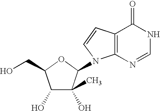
C1(O)C(O)(C)C(N2C3=C(C=C2)C(=O)NC=N3)OC1CO
